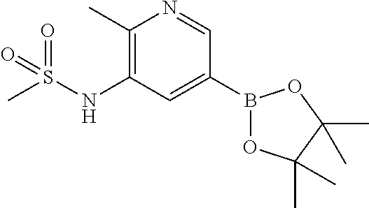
C1(C)=C(NS(=O)(C)=O)C=C(B2OC(C)(C)C(C)(C)O2)C=N1
